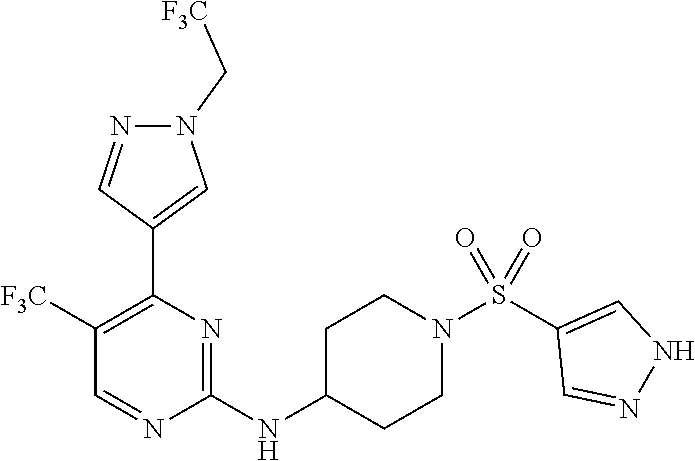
N(C1=NC(C2=CN(C[F3C])N=C2)=C([F3C])C=N1)C1CCN(S(C2=CNN=C2)(=O)=O)CC1
